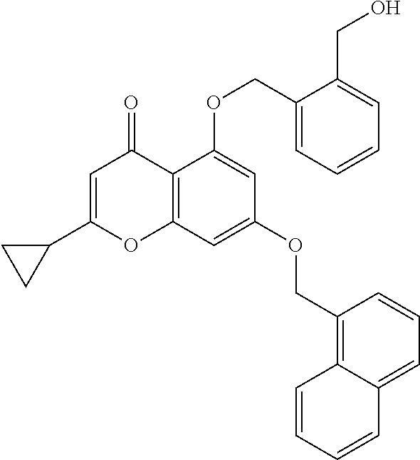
C1=C(C2CC2)OC2=C(C1=O)C(OCC1=CC=CC=C1CO)=CC(OCC1=C3C(=CC=C1)C=CC=C3)=C2
